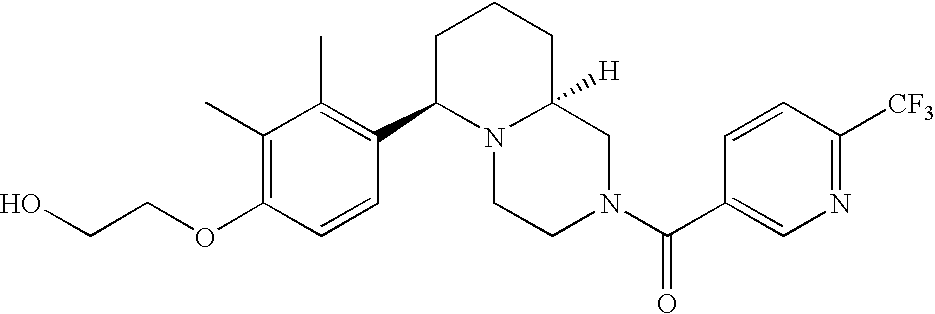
C(OC1=C(C)C(C)=C(C2N3C([H])(CN(C(C4=CN=C([CF3])C=C4)=O)CC3)CCC2)C=C1)CO
